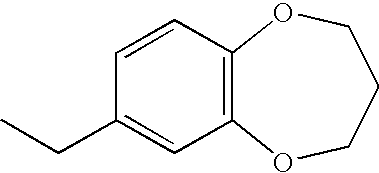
C1=CC2=C(C=C1CC)OCCCO2
